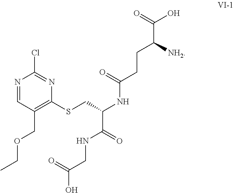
O=C(NC(CSC1=C(COCC)C=NC(Cl)=N1)C(NCC(=O)O)=O)CCC(C(=O)O)[NH2]
